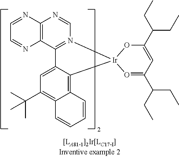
C1=NC2=C(N=C1)C1=N(C=N2)[Ir]2(OC(C(CC)CC)=CC(C(CC)CC)=O2)C2=C3C(=C(C(C)(C)C)C=C12)C=CC=C3
